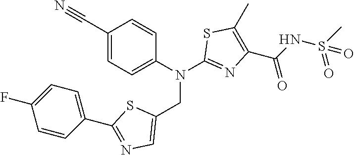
C1(C#N)=CC=C(N(C2=NC(C(=O)NS(C)(=O)=O)=C(C)S2)CC2=CN=C(C3=CC=C(F)C=C3)S2)C=C1
